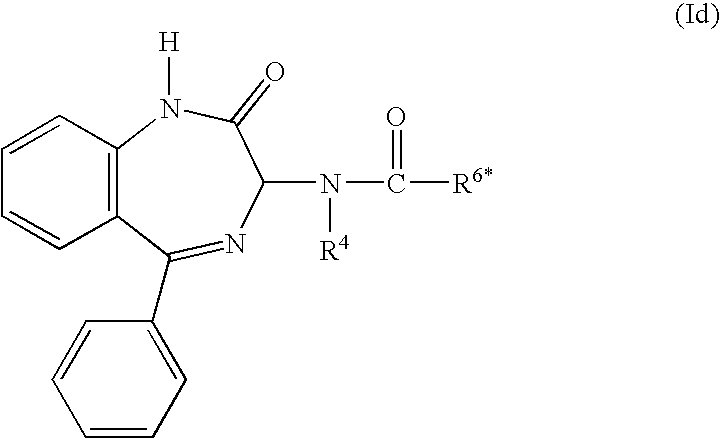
C12=C(C=CC=C1)N([H])C(=O)C(N([R4])C(=O)[R6*])N=C2C1=CC=CC=C1
